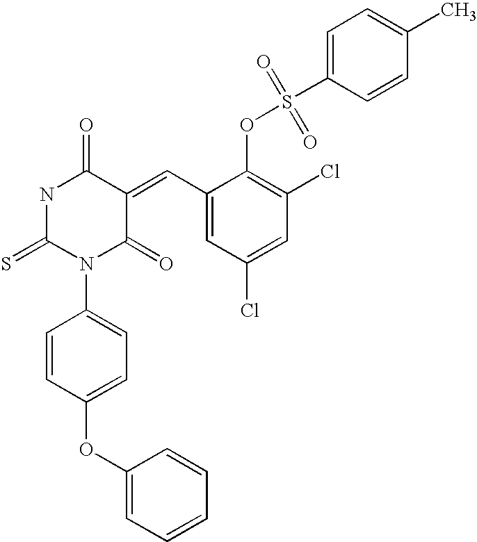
N1C(=S)N(C2=CC=C(OC3=CC=CC=C3)C=C2)C(=O)C(=CC2=CC(Cl)=CC(Cl)=C2OS(C2=CC=C(C)C=C2)(=O)=O)C1=O
